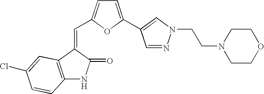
C(C1=CC=C(C2=CN(CCN3CCOCC3)N=C2)O1)=C1C(=O)NC2=C1C=C(Cl)C=C2
